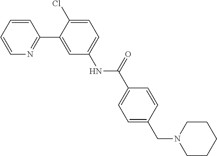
C1=CC=CN=C1C1=CC(NC(=O)C2=CC=C(CN3CCCCC3)C=C2)=CC=C1Cl
